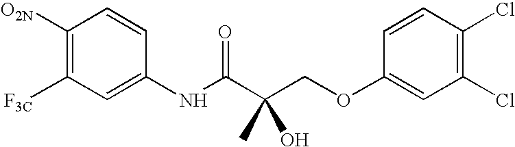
C1([O2N])=C([F3C])C=C(NC(C(COC2=CC(Cl)=C(Cl)C=C2)(O)C)=O)C=C1
